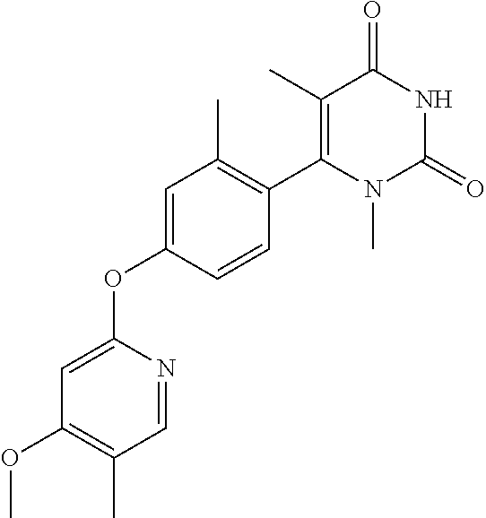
C1=NC(OC2=CC(C)=C(C3=C(C)C(=O)NC(=O)N3C)C=C2)=CC(OC)=C1C
